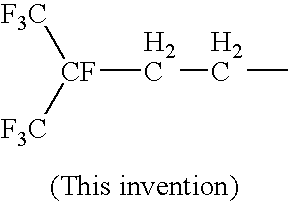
[CF](CCC)([F3C])[F3C]
